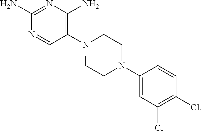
C1(N)=NC(N)=C(N2CCN(C3=CC(Cl)=C(Cl)C=C3)CC2)C=N1
